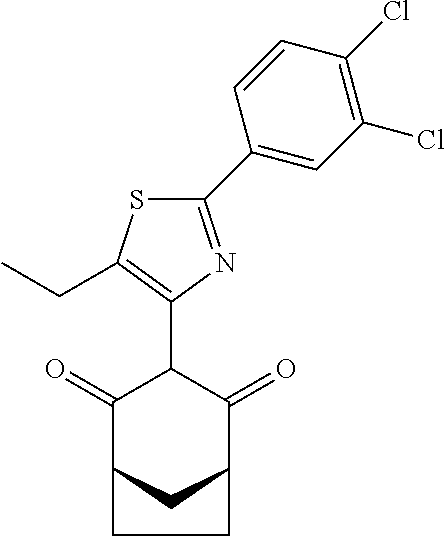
C1(=O)C2CC(C(=O)C1C1=C(CC)SC(C3=CC(Cl)=C(Cl)C=C3)=N1)CC2
